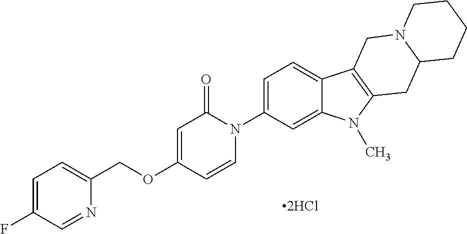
[2HCl].C1=CN(C2=CC=C3C(=C2)N(C)C2=C3CN3C(C2)CCCC3)C(=O)C=C1OCC1=CC=C(F)C=N1
